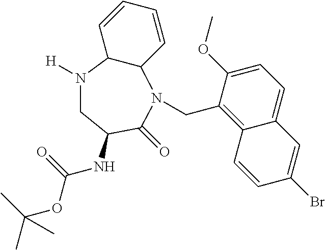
C1=CC=CC2C1N(CC1=C3C(=CC=C1OC)C=C(Br)C=C3)C(=O)C(NC(=O)OC(C)(C)C)CN2[H]
